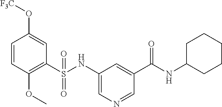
C1=CC(OC)=C(S(NC2=CN=CC(C(NC3CCCCC3)=O)=C2)(=O)=O)C=C1O[F3C]
